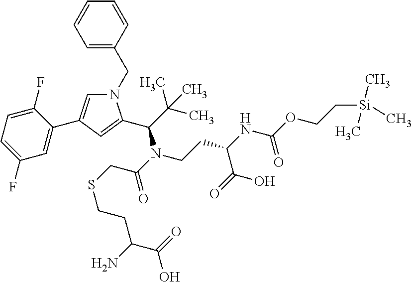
N1(CC2=CC=CC=C2)C=C(C2=CC(F)=CC=C2F)C=C1C(C(C)(C)C)N(C(CSCCC(C(=O)O)N)=O)CCC(NC(OCC[Si](C)(C)C)=O)C(=O)O
